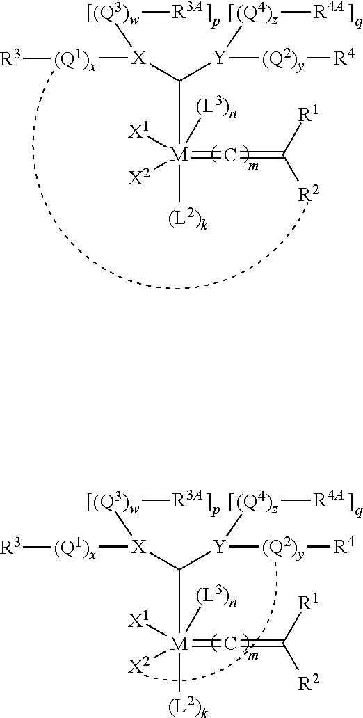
C([M]([(L3)n])(=C=C([R1])[R2])([X1])([X2])[(L2)k])([X]([(Q1)x][R3])[(Q3)w][R3A])[Y]([(Q2)y][R4])[(Q4)z][R4A].C([M]([(L3)n])(=C=C([R1])[R2])([X1])([X2])[(L2)k])([X]([(Q1)x][R3])[(Q3)w][R3A])[Y]([(Q2)y][R4])[(Q4)z][R4A]
